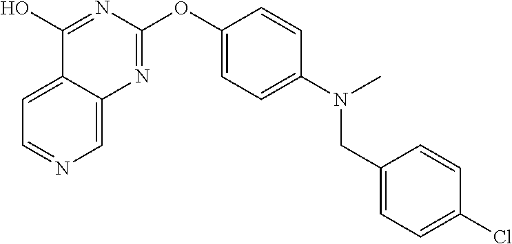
C1(O)=NC(OC2=CC=C(N(C)CC3=CC=C(Cl)C=C3)C=C2)=NC2=CN=CC=C12
